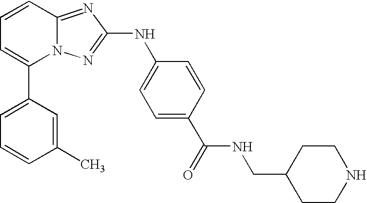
C1(C2=CC=CC(C)=C2)=CC=CC2=NC(NC3=CC=C(C(NCC4CCNCC4)=O)C=C3)=NN12
